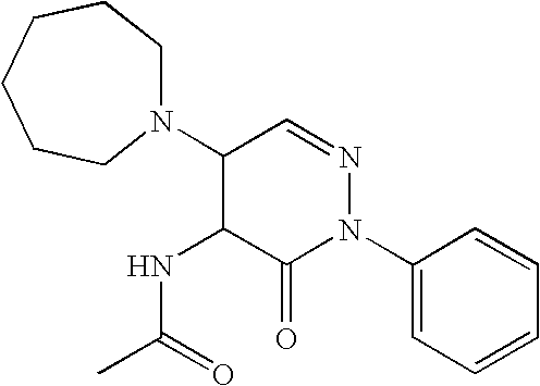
C1(N2CCCCCC2)C(NC(C)=O)C(=O)N(C2=CC=CC=C2)N=C1
